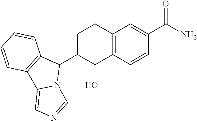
C12=C(C(C3C(O)C4=C(CC3)C=C(C(=O)N)C=C4)N3C1=CN=C3)C=CC=C2
